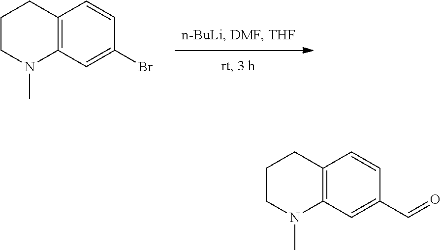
C12=C(C=C(Br)C=C1)N(C)CCC2.C12=C(C=C(C=O)C=C1)N(C)CCC2
